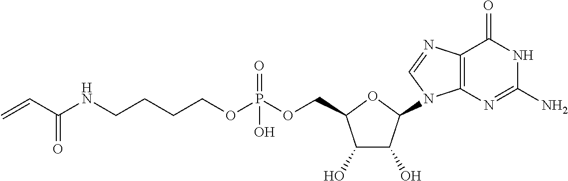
C1(O)C(O)C(N2C3=C(C(=O)NC(N)=N3)N=C2)OC1COP(OCCCCNC(C=C)=O)(=O)O
